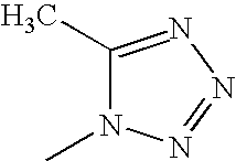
C1(C)=NN=NN1C
